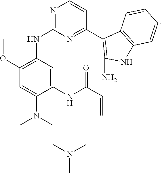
N1=C(NC2=C(OC)C=C(N(CCN(C)C)C)C(NC(C=C)=O)=C2)N=C(C2=C(N)NC3=C2C=CC=C3)C=C1
